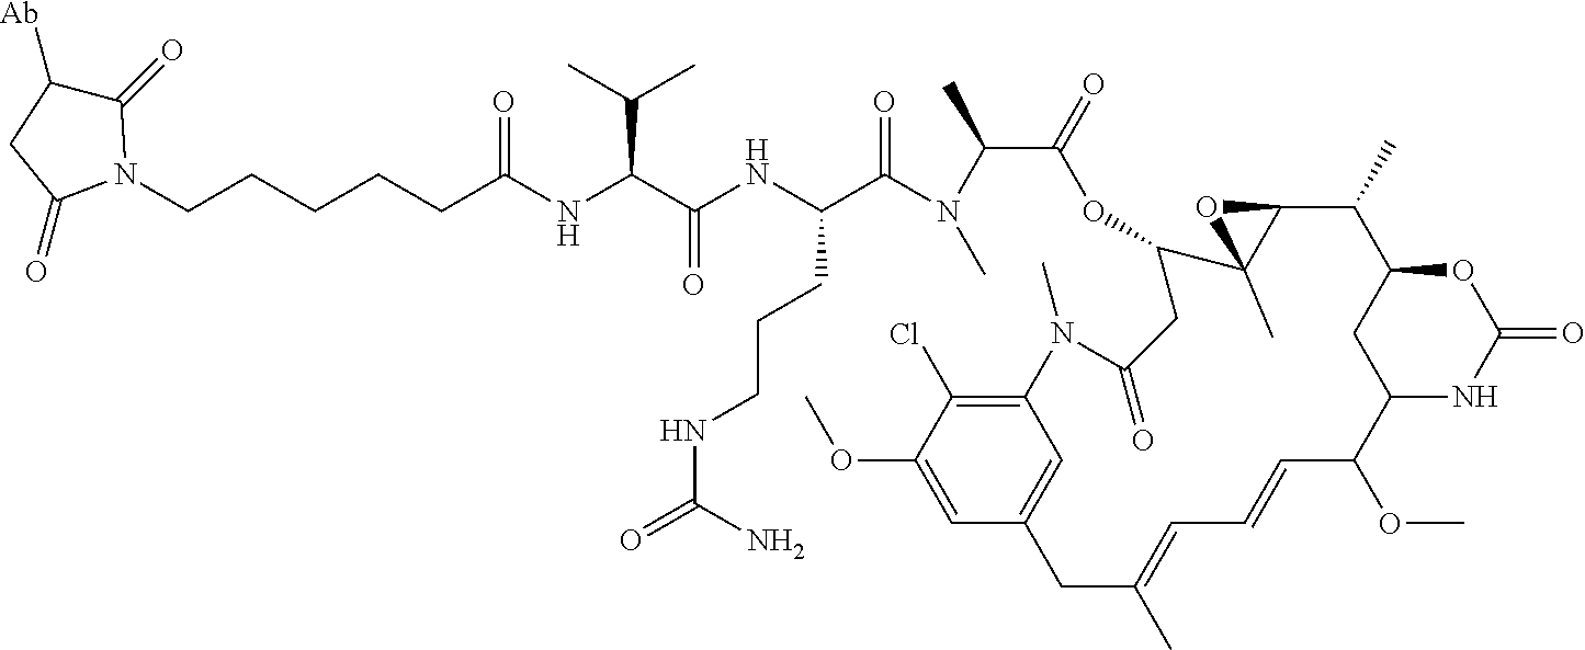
C1(=O)C([Ab])CC(=O)N1CCCCCC(NC(C(NC(C(=O)N(C(C(=O)OC1CC(=O)N(C)C2=C(Cl)C(OC)=CC(=C2)CC(C)=CC=CC(OC)C2NC(=O)OC(C2)C(C)C2C1(C)O2)C)C)CCCNC(=O)N)=O)C(C)C)=O
